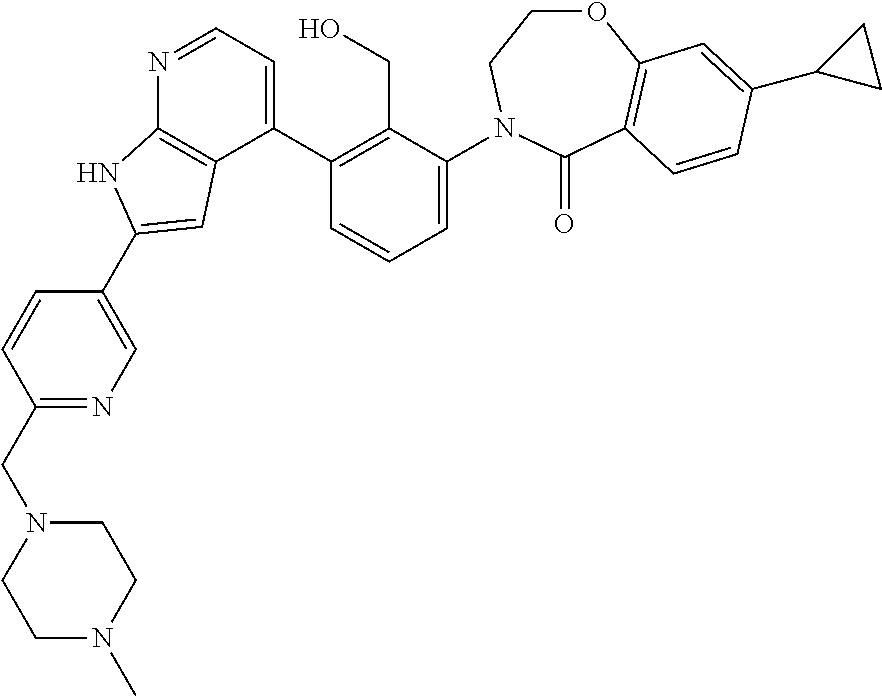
C1(CN2CCN(C)CC2)=NC=C(C2=CC3=C(N=CC=C3C3=C(CO)C(N4CCOC5=C(C4=O)C=CC(C4CC4)=C5)=CC=C3)N2)C=C1
